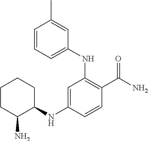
C1=C(NC2=C(C(N)=O)C=CC(NC3CCCCC3N)=C2)C=C(C)C=C1
